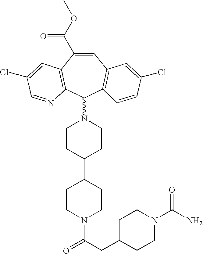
C1CC(C2CCN(C(CC3CCN(C(N)=O)CC3)=O)CC2)CCN1C1C2=C(C(C(OC)=O)=CC3=C1C=CC(Cl)=C3)C=C(Cl)C=N2
